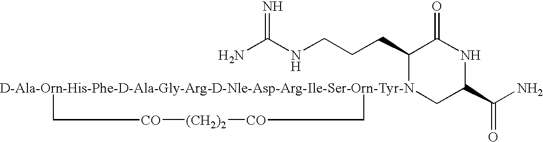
NC(NCCCC1[D-Ala-Orn-His-Phe-D-Ala-Gly-Arg-D-Nle-Asp-Arg-Ile-Ser-Orn-Tyr-N]2(CC(C(N)=O)NC1=O)C[CO][(CH2)2][CO]C2)=N
